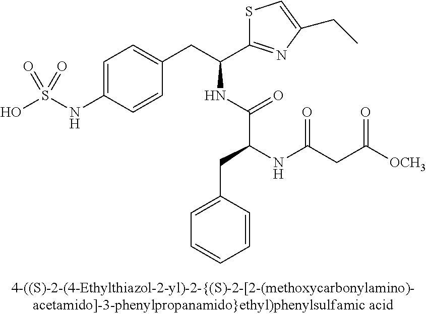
C1=C(NS(O)(=O)=O)C=CC(CC(C2=NC(CC)=CS2)NC(C(NC(CC([OCH3])=O)=O)CC2=CC=CC=C2)=O)=C1
